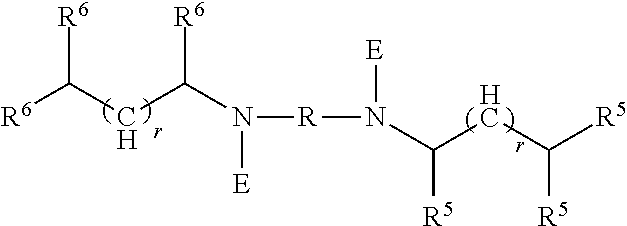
[R6]C(CC(N([R]N(C(CC([R5])[R5])[R5])[E])[E])[R6])[R6]
